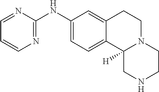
N1=C(NC2=CC=C3C(=C2)CCN2C3([H])CNCC2)N=CC=C1
